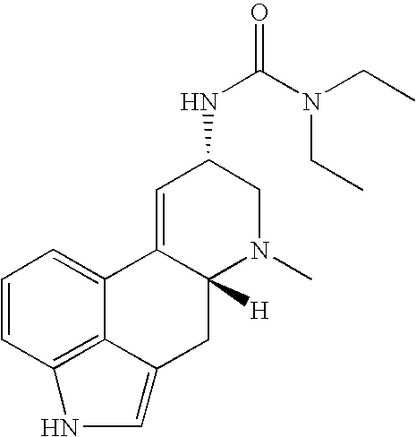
C1=CC2=C3C(=C1)C1=CC(NC(N(CC)CC)=O)CN(C)C1([H])CC3=CN2
